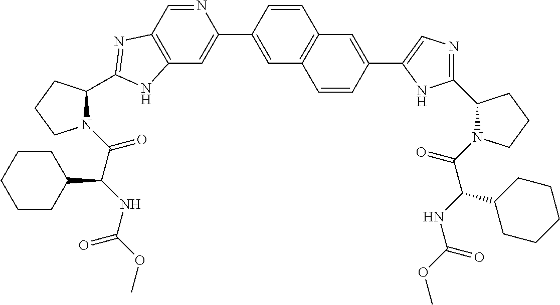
C12=C(C=NC(C3=CC4=C(C=C3)C=C(C3=CN=C(C5N(C(C(NC(OC)=O)C6CCCCC6)=O)CCC5)N3)C=C4)=C1)N=C(C1CCCN1C(C(NC(OC)=O)C1CCCCC1)=O)N2
